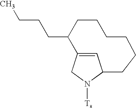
C1N([Ts])C2C=C1C(CCCC)CCCCCC2
